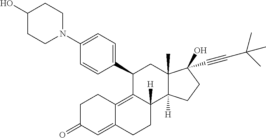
C1(O)CCN(C2=CC=C(C3C4=C5C(=CC(=O)CC5)CCC4([H])C4([H])C(C)(C3)C(O)(C#CC(C)(C)C)CC4)C=C2)CC1
